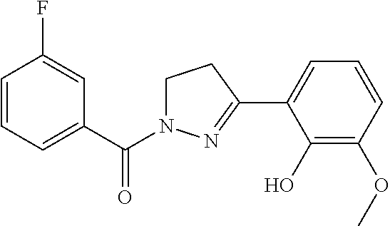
C1=CC=C(C(=O)N2CCC(C3=CC=CC(OC)=C3O)=N2)C=C1F
